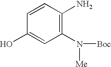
OC1=CC(N([Boc])[Me])=C(N)C=C1
